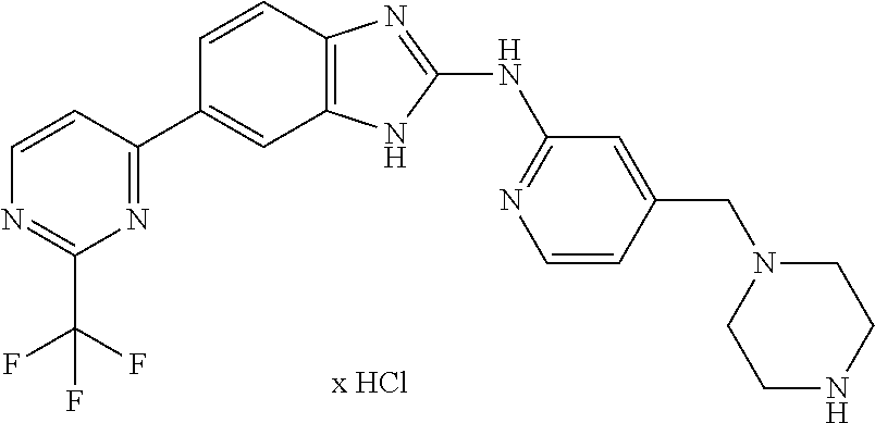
N1=C(C(F)(F)F)N=C(C2=CC3=C(C=C2)N=C(NC2=NC=CC(CN4CCNCC4)=C2)N3)C=C1
